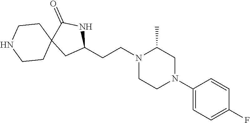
C1(N2CC(C)N(CCC3NC(=O)C4(C3)CCNCC4)CC2)=CC=C(F)C=C1
